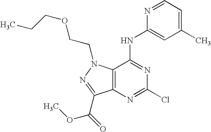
C12=C(C(NC3=CC(C)=CC=N3)=NC(Cl)=N1)N(CCOCCC)N=C2C(=O)OC
